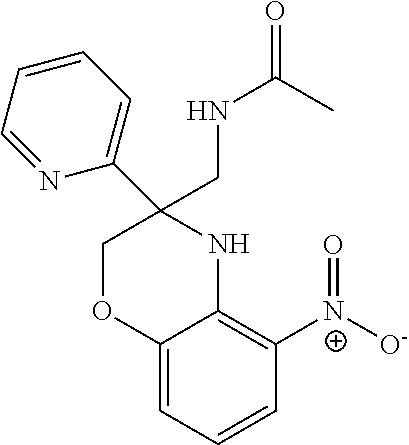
C12=CC=CC([N+]([O-])=O)=C1NC(C1=CC=CC=N1)(CNC(=O)C)CO2
